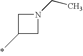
N1(CC)CC(C)C1
